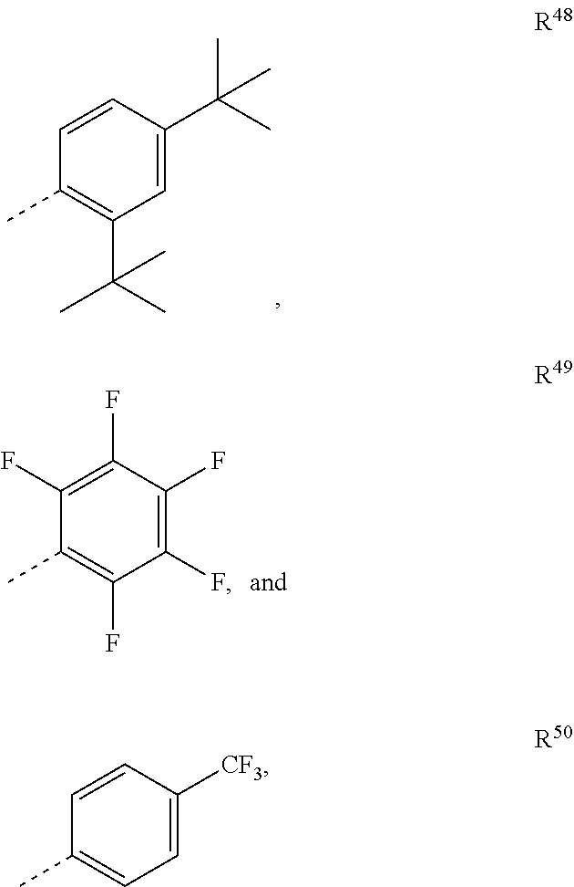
CC1=C(C(C)(C)C)C=C(C(C)(C)C)C=C1.CC1=C(F)C(F)=C(F)C(F)=C1F.CC1=CC=C([CF3])C=C1
